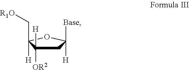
C1C([H])([OR2])C([H])(C[R1O])OC1([H])[Base]
